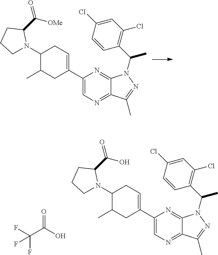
C1(C2=CCC(N3CCCC3C(O)=O)C(C)C2)=CN=C2C(=N1)N(C(C1=C(Cl)C=C(Cl)C=C1)C)N=C2C.C(C(O)=O)(F)(F)F.C1(C2=CCC(N3CCCC3C([OMe])=O)C(C)C2)=CN=C2C(=N1)N(C(C1=C(Cl)C=C(Cl)C=C1)C)N=C2C
